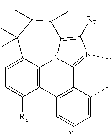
C12=C3C4=C(C5=N(C)C([R7])=C(N15)C(C)(C)C(C)(C)C(C)(C)C2=CC=C3[R8])C(C)=CC=C4
